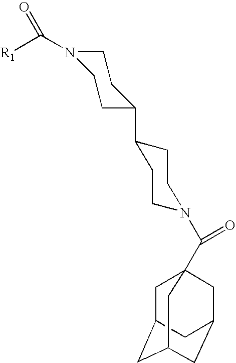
[R1]C(=O)N1CCC(C2CCN(C(=O)C34CC5CC(CC(C3)C5)C4)CC2)CC1
